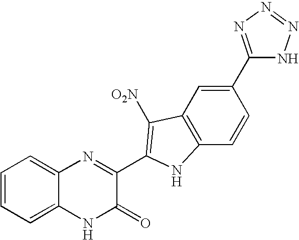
C1=C2C(=CC=C1)N=C(C1=C([O2N])C3=C(C=CC(C4=NN=NN4)=C3)N1)C(=O)N2
